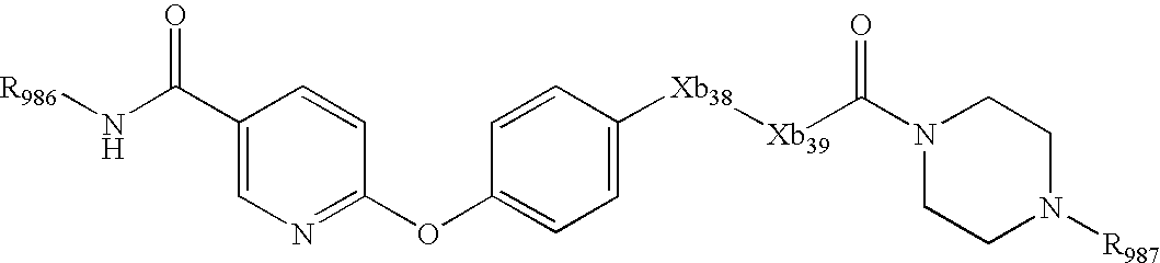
C1=CC(OC2=CC=C([Xb38][Xb39]C(N3CCN([R987])CC3)=O)C=C2)=NC=C1C(N[R986])=O
